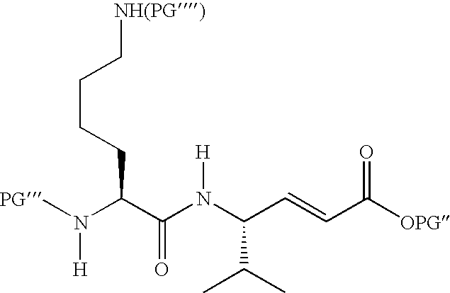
[PG]N(C(C(N(C(C=CC([OPG])=O)C(C)C)[H])=O)CCCC[NH(PG)])[H]
